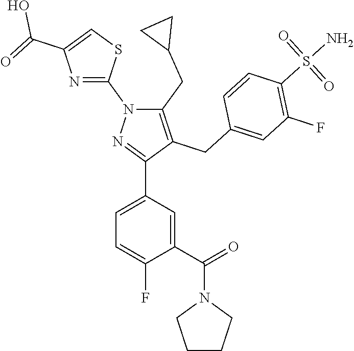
C1=C(C2=NN(C3=NC(C(O)=O)=CS3)C(CC3CC3)=C2CC2=CC(F)=C(S(N)(=O)=O)C=C2)C=C(C(=O)N2CCCC2)C(F)=C1
